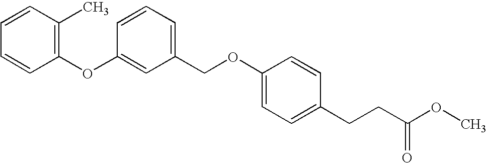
C1(OC2=CC(COC3=CC=C(CCC(OC)=O)C=C3)=CC=C2)=C(C)C=CC=C1
